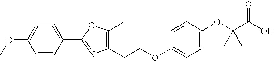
C1=CC(C2=NC(CCOC3=CC=C(OC(C(O)=O)(C)C)C=C3)=C(C)O2)=CC=C1OC
